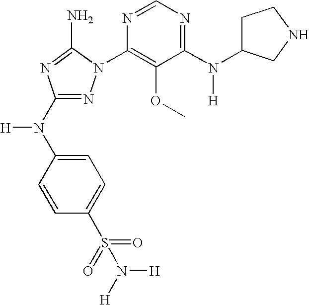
N1=C(N(C2=CC=C(S(=O)(=O)N([H])[H])C=C2)[H])N=C(N)N1C1=C(OC)C(N(C2CCNC2)[H])=NC=N1
